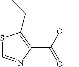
S1C=NC(C(OC)=O)=C1CC
